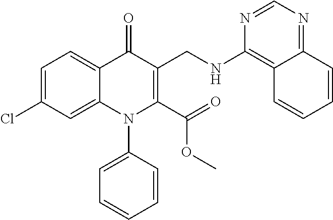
C1=C(Cl)C=C2C(=C1)C(=O)C(CNC1=C3C(=NC=N1)C=CC=C3)=C(C(=O)OC)N2C1=CC=CC=C1
